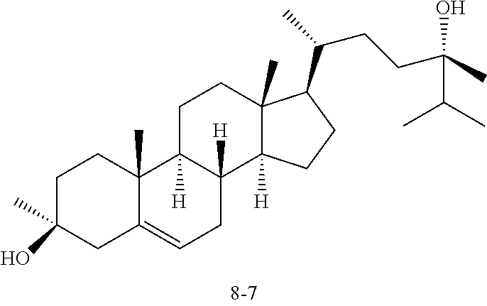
C1C(C)(O)CC2=CCC3([H])C([H])(C2(C)C1)CCC1(C)C3([H])CCC1C(CCC(C)(C(C)C)O)C
